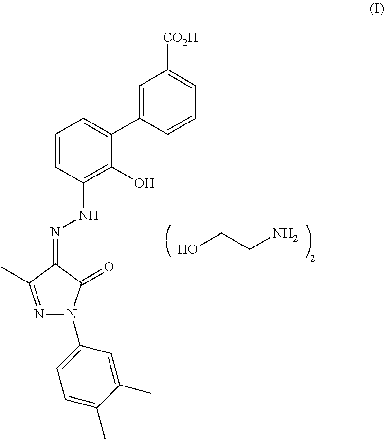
N1=C(C)C(=NNC2=C(O)C(C3=CC([CO2H])=CC=C3)=CC=C2)C(=O)N1C1=CC=C(C)C(C)=C1.OCCN
